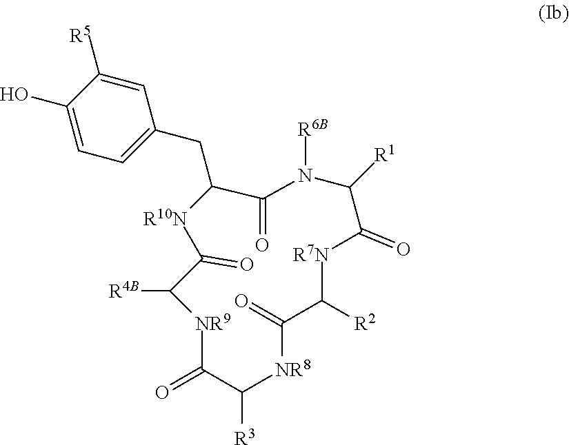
C1(O)=CC=C(CC2C(=O)N([R6B])C([R1])C(=O)[R7N]C([R2])C(=O)[NR8]C([R3])C(=O)[NR9]C([R4B])C(=O)[R10N]2)C=C1[R5]
